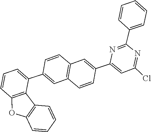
C1=C(C2=CC3=C(C=C(C4=CC=CC5=C4C4=C(O5)C=CC=C4)C=C3)C=C2)N=C(C2=CC=CC=C2)N=C1Cl
